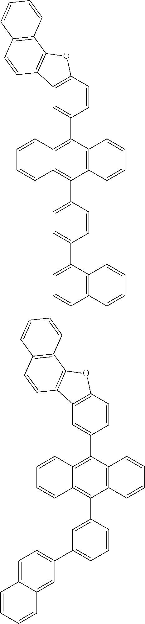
C1=CC2=C(C3=CC=C(C4=CC=CC5=C4C=CC=C5)C=C3)C3=C(C(C4=CC5=C(OC6=C5C=CC5=C6C=CC=C5)C=C4)=C2C=C1)C=CC=C3.C1=CC2=C(C3=CC(C4=CC=C5C(=C4)C=CC=C5)=CC=C3)C3=C(C(C4=CC5=C(OC6=C5C=CC5=C6C=CC=C5)C=C4)=C2C=C1)C=CC=C3
